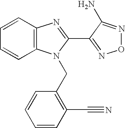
C1=CC2=C(C=C1)N(CC1=C(C#N)C=CC=C1)C(C1=NON=C1N)=N2
